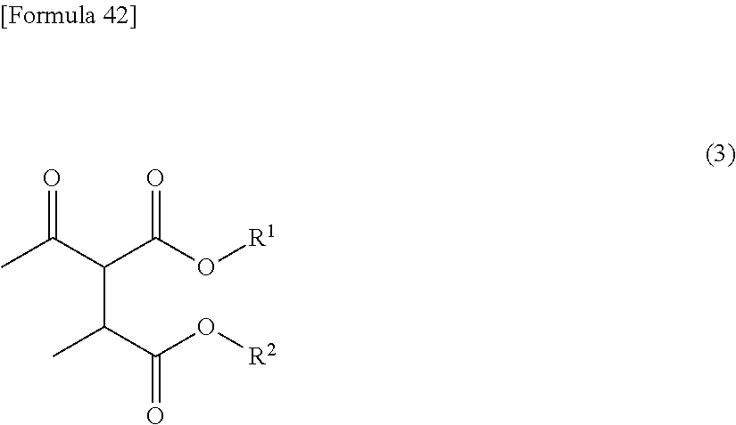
C(C(C(=O)O[R2])C)(C(C)=O)C(O[R1])=O
